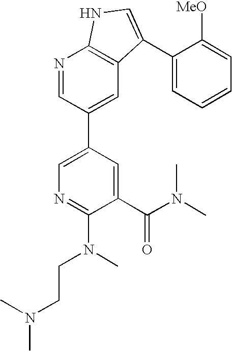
N1=CC(C2=CN=C(N(C)CCN(C)C)C(C(=O)N(C)C)=C2)=CC2=C1NC=C2C1=CC=CC=C1[MeO]
